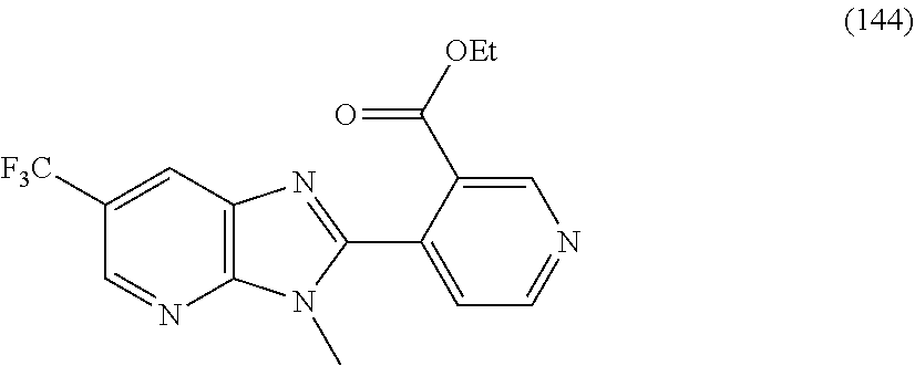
C1([F3C])=CC2=C(N=C1)N(C)C(C1=CC=NC=C1C([OEt])=O)=N2
